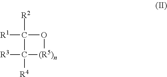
C1([R1])([R2])C([R3])([R4])[(R5)n]O1
